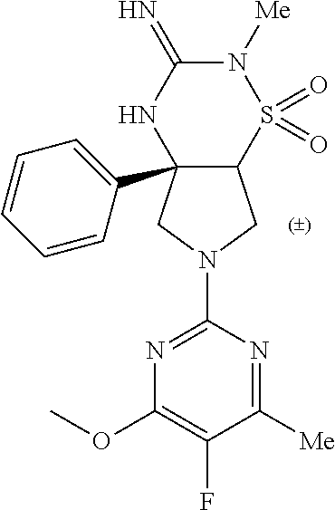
C12(C3=CC=CC=C3)C(S(=O)(=O)N([Me])C(=N)N1)CN(C1=NC(OC)=C(F)C([Me])=N1)C2
